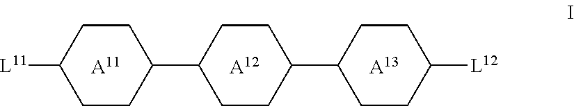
[L11]C1CCC(C2CCC(C3CCC([L12])CC3)CC2)CC1.[A11].[A12].[A13]
